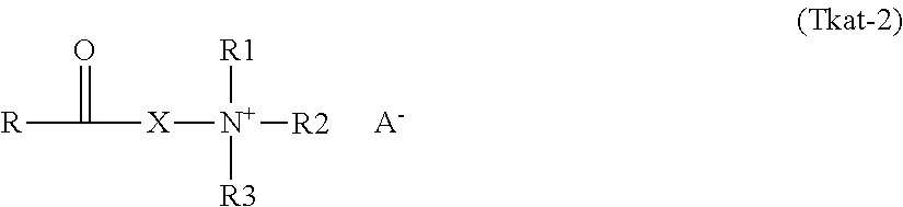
C([R])([X][N+]([R2])([R1])[R3])=O.[A-]
